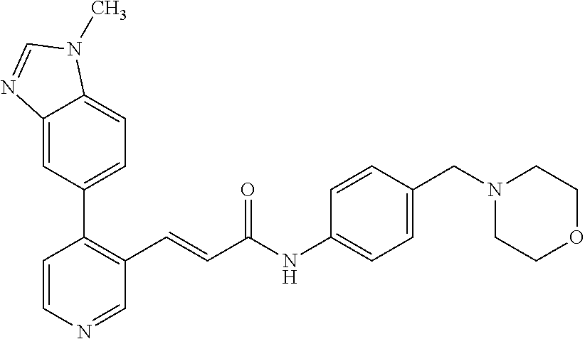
C1=CN=CC(C=CC(NC2=CC=C(CN3CCOCC3)C=C2)=O)=C1C1=CC=C2C(=C1)N=CN2C
